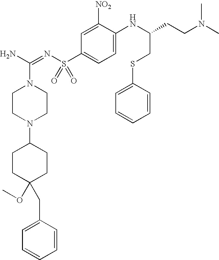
C1=C(NC(CCN(C)C)CSC2=CC=CC=C2)C([NO2])=CC(S(N=C(N)N2CCN(C3CCC(CC4=CC=CC=C4)(OC)CC3)CC2)(=O)=O)=C1
